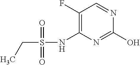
OC1=NC(NS(CC)(=O)=O)=C(F)C=N1
